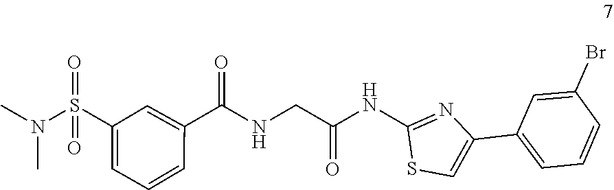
N(C)(C)S(=O)(=O)C1=CC=CC(C(=O)NCC(NC2=NC(C3=CC=CC(Br)=C3)=CS2)=O)=C1
